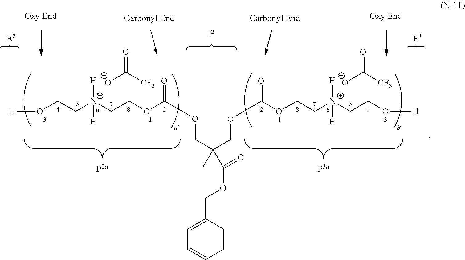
[H]OCC[N+](CCOC(=O)OCC(COC(OCC[N+](CCO[H])([H])[H])=O)(C)C(=O)OCC1=CC=CC=C1)([H])[H].[O-]C([CF3])=O.[O-]C([CF3])=O
